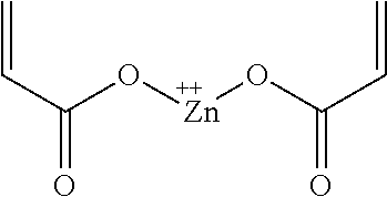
C(C(O[Zn]OC(C=C)=O)=O)=C
